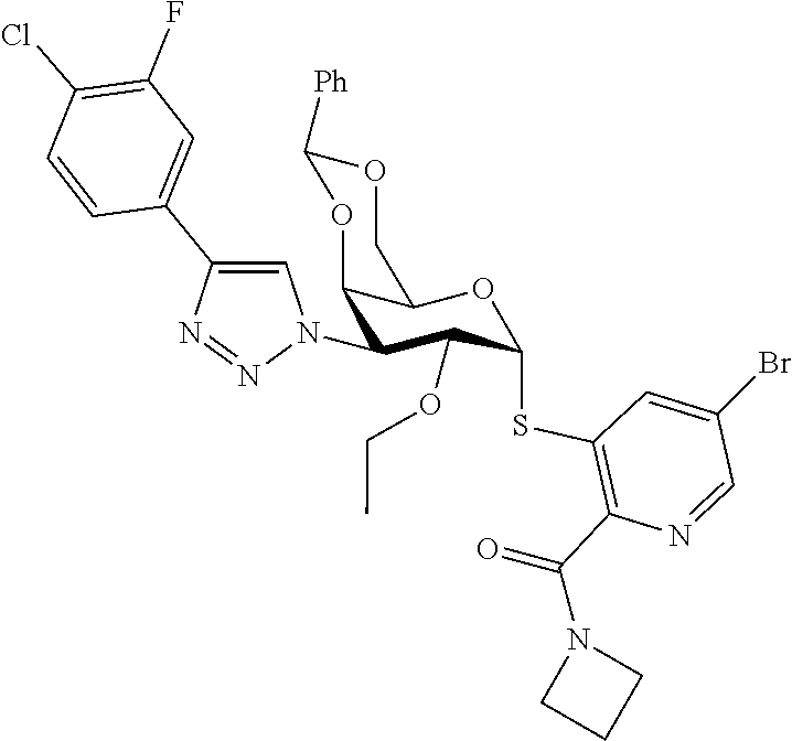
C1(F)=C(Cl)C=CC(C2=CN(C3C4OC([Ph])OCC4OC(SC4=C(C(N5CCC5)=O)N=CC(Br)=C4)C3OCC)N=N2)=C1
